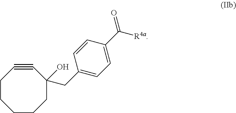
C1#CCCCCCC1(CC1=CC=C(C(=O)[R4a])C=C1)O
